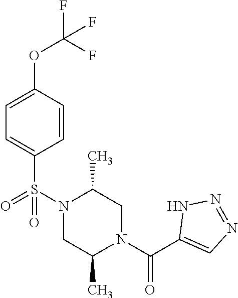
C1=C(OC(F)(F)F)C=CC(S(N2C(C)CN(C(C3=CN=NN3)=O)C(C)C2)(=O)=O)=C1
